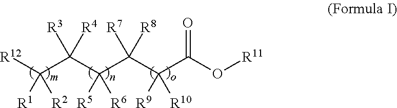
[R12]C(C(C(C(C(C(O[R11])=O)([R9])[R10])([R7])[R8])([R5])[R6])([R4])[R3])([R2])[R1]
